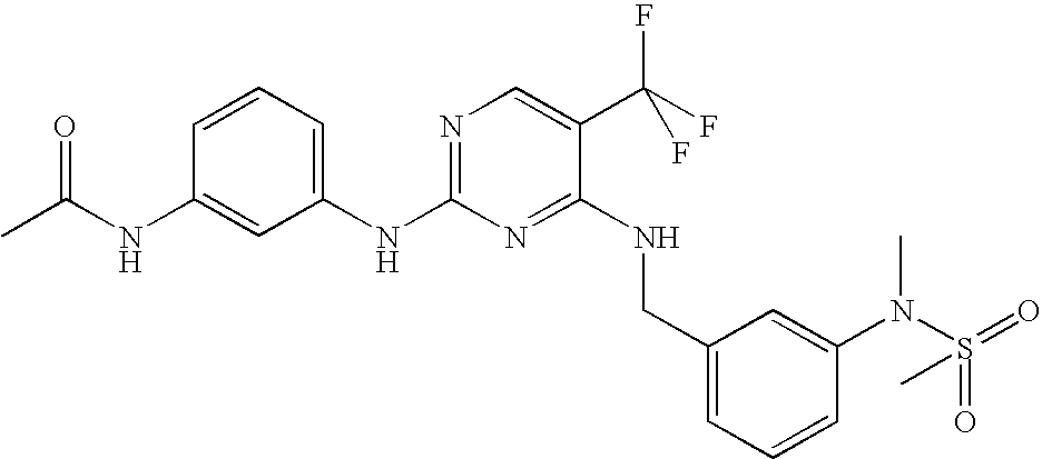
C1(NC2=CC=CC(NC(C)=O)=C2)=NC=C(C(F)(F)F)C(NCC2=CC=CC(N(C)S(=O)(=O)C)=C2)=N1
